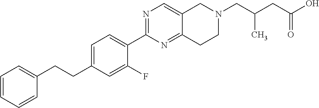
C1=CC=CC(CCC2=CC=C(C3=NC=C4C(=N3)CCN(CC(CC(O)=O)C)C4)C(F)=C2)=C1
